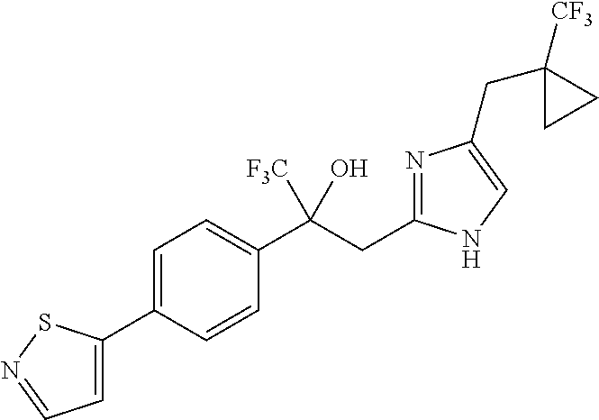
C1=C(C2=CC=NS2)C=CC(C(CC2=NC(CC3([CF3])CC3)=CN2)(O)[F3C])=C1
